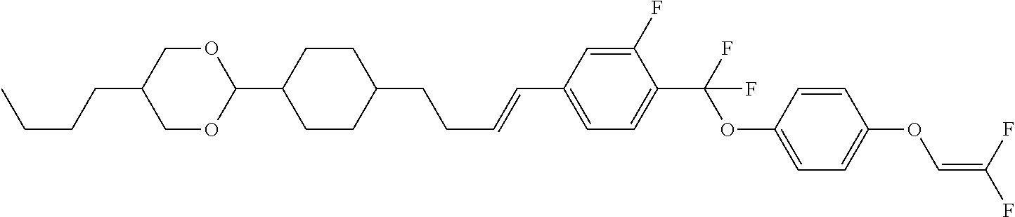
C1OC(C2CCC(CCC=CC3=CC=C(C(F)(OC4=CC=C(OC=C(F)F)C=C4)F)C(F)=C3)CC2)OCC1CCCC
